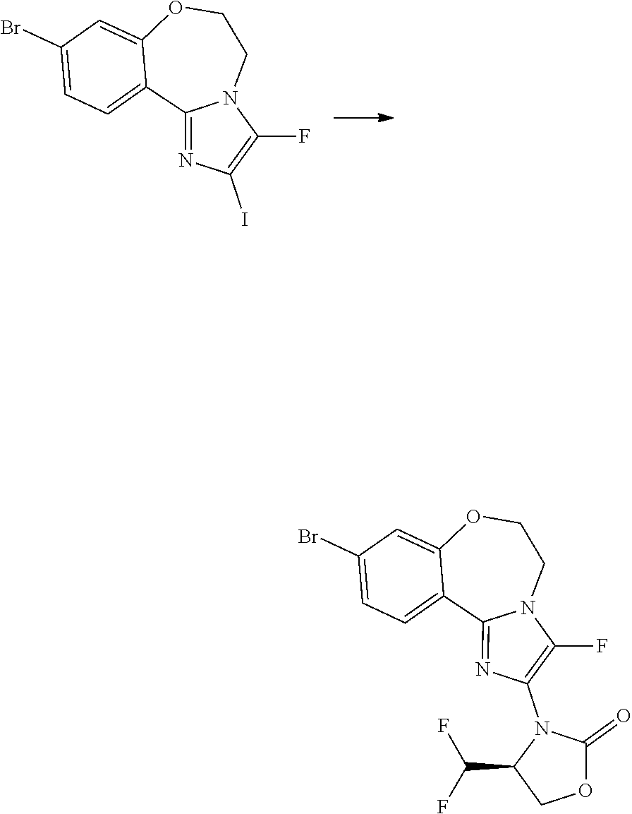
C12=NC(I)=C(F)N1CCOC1=CC(Br)=CC=C21.C12=NC(N3C(C(F)F)COC3=O)=C(F)N1CCOC1=CC(Br)=CC=C21
